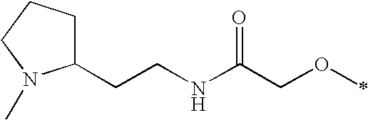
C(NC(COC)=O)CC1CCCN1C
